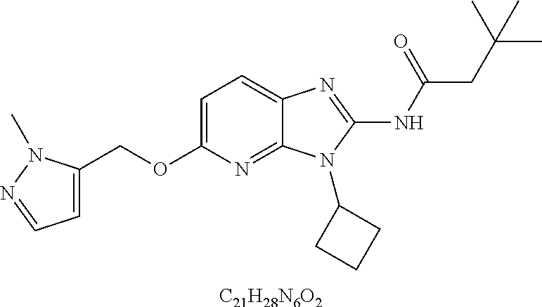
[C21H28N6O2].C1=C(OCC2=CC=NN2C)N=C2C(=C1)N=C(NC(CC(C)(C)C)=O)N2C1CCC1
